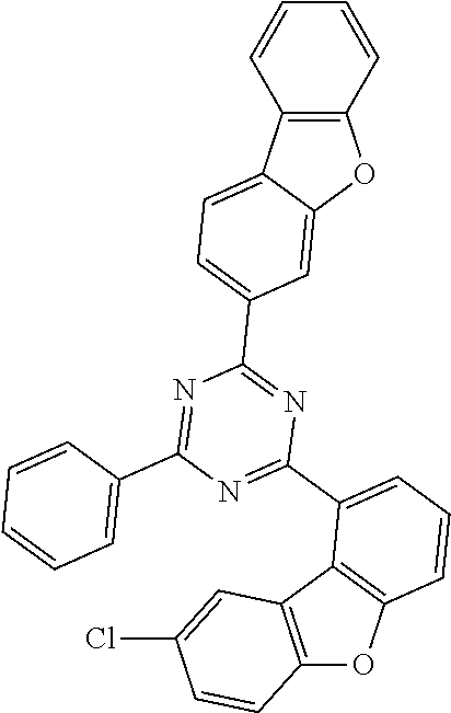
C12=C(C=CC=C1)OC1=CC(C3=NC(C4=CC=CC5=C4C4=C(O5)C=CC(Cl)=C4)=NC(C4=CC=CC=C4)=N3)=CC=C21
